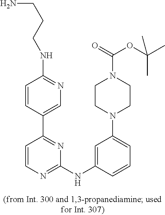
C1=CC(C2=NC(NC3=CC(N4CCN(C(=O)OC(C)(C)C)CC4)=CC=C3)=NC=C2)=CN=C1NCCCN
